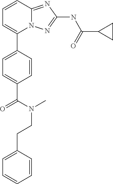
C1=CC2=NC(NC(C3CC3)=O)=NN2C(C2=CC=C(C(N(C)CCC3=CC=CC=C3)=O)C=C2)=C1
